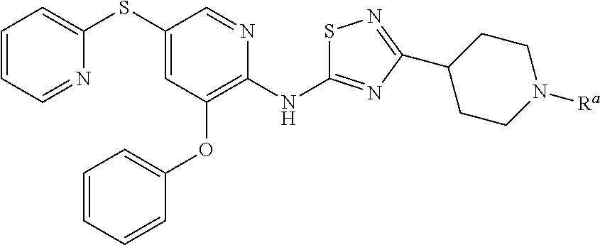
C1=CC=NC(SC2=CC(OC3=CC=CC=C3)=C(NC3=NC(C4CCN([Ra])CC4)=NS3)N=C2)=C1
